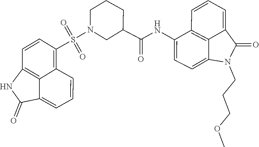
C1(C(NC2=CC=C3C4=C2C=CC=C4C(=O)N3CCCOC)=O)CN(S(=O)(=O)C2=C3C4=C(C=C2)NC(=O)C4=CC=C3)CCC1
